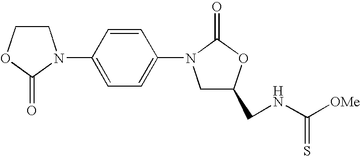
C1COC(=O)N1C1=CC=C(N2CC(CNC([OMe])=S)OC2=O)C=C1
